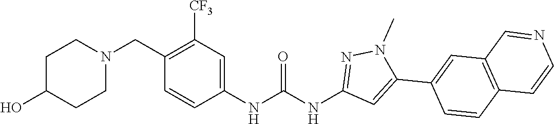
C1(CN2CCC(O)CC2)=C([CF3])C=C(NC(NC2=NN(C)C(C3=CC4=C(C=C3)C=CN=C4)=C2)=O)C=C1
